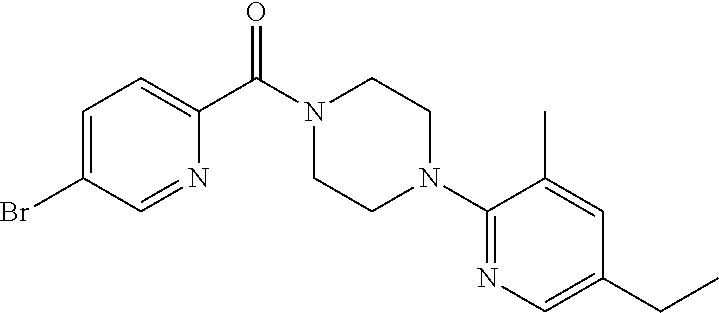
C1=C(Br)C=NC(C(N2CCN(C3=NC=C(CC)C=C3C)CC2)=O)=C1
